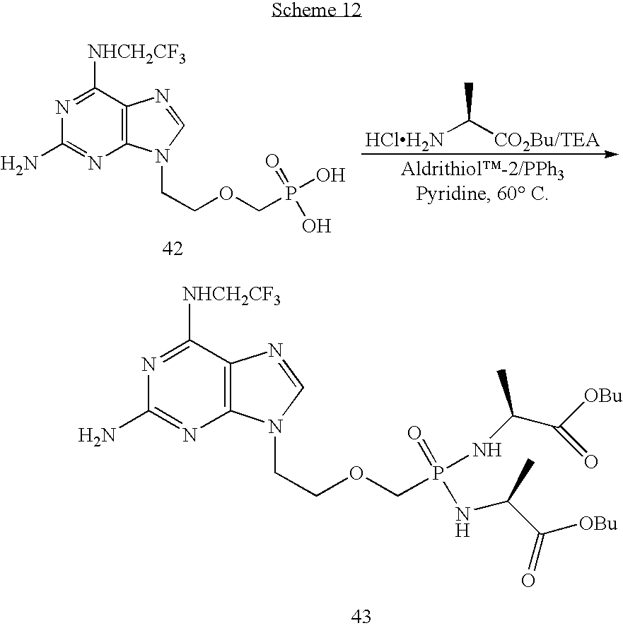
C1([NHCH2CF3])=NC(N)=NC2=C1N=CN2CCOCP(NC(C([OBu])=O)C)(=O)NC(C([OBu])=O)C.[HClH2N]C([CO2Bu/TEA])C.C1([NHCH2CF3])=NC(N)=NC2=C1N=CN2CCOCP(O)(=O)O
